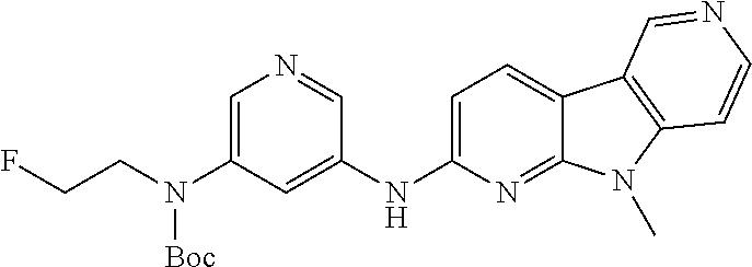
FCCN(C1=CN=CC(NC2=CC=C3C(=N2)N(C)C2=C3C=NC=C2)=C1)[Boc]
